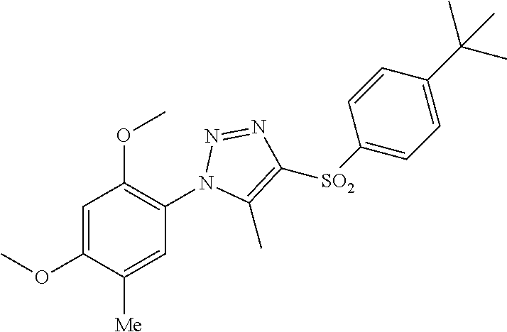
C1=C(OC)C([Me])=CC(N2N=NC([SO2]C3=CC=C(C(C)(C)C)C=C3)=C2C)=C1OC
